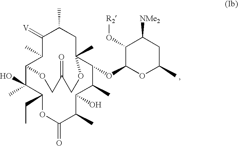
C12C(C)(O)C(CC)OC(=O)C(C)C(O)C(C)C(OC3OC(C)CC([NMe2])C3O[R2])C(C)(CC(C)C(=[V])C1C)OCC(=O)CO2
